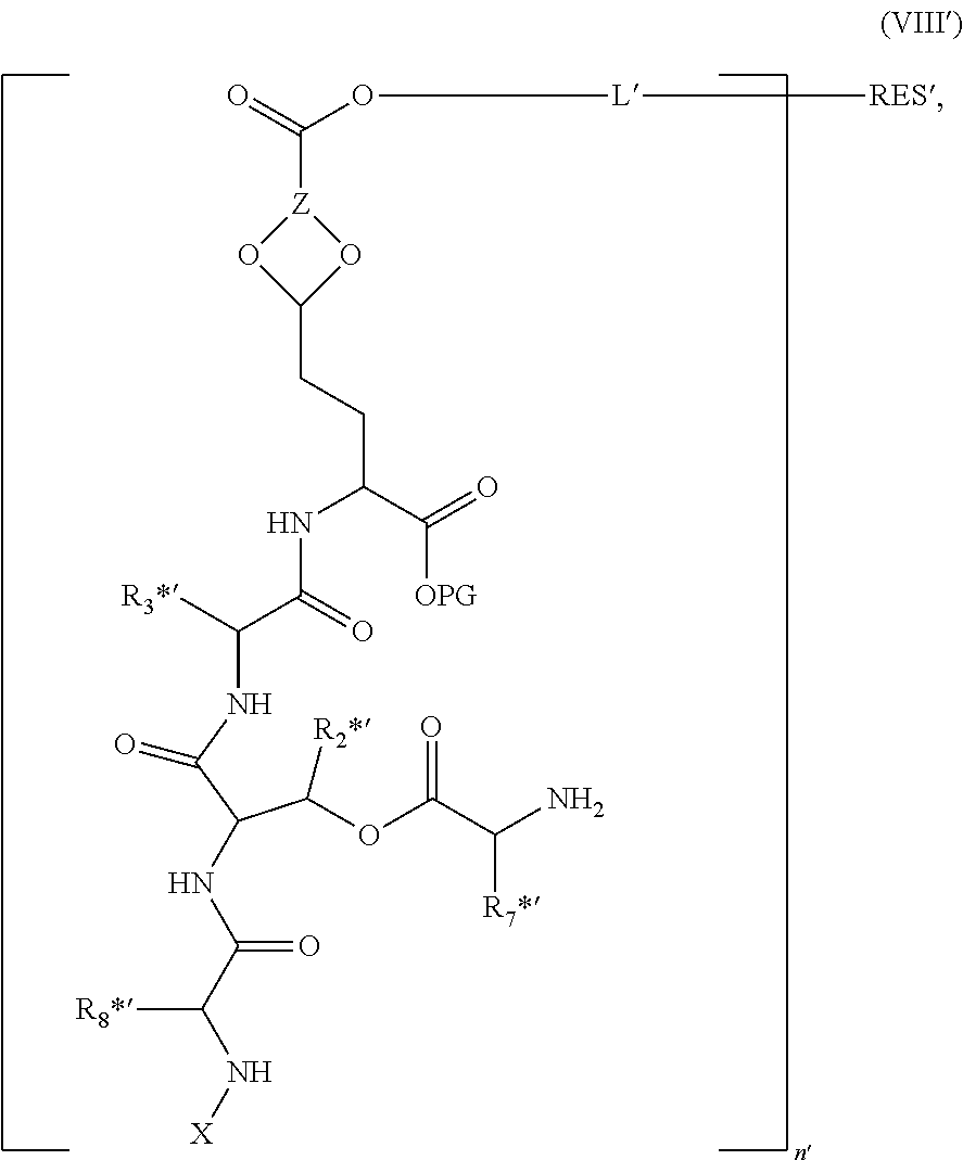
[Z]1(C(=O)O[L][RES])OC(CCC(NC(=O)C([R3*])NC(C(C([R2*])OC(C(N)[R7*])=O)NC(C([R8*])N[X])=O)=O)C([OPG])=O)O1
